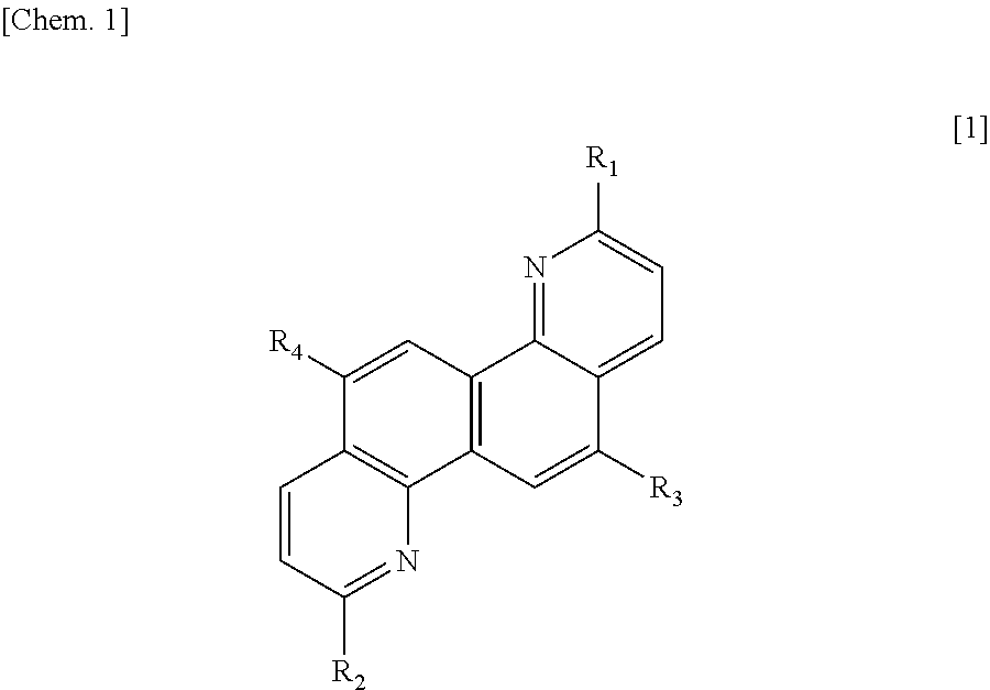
C1=CC([R2])=NC2=C1C([R4])=CC1=C2C=C([R3])C2=CC=C([R1])N=C12
